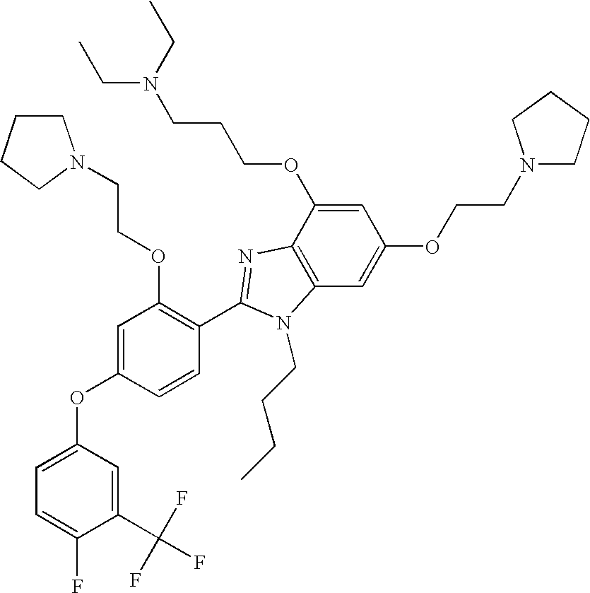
C1=C(OC2=CC=C(F)C(C(F)(F)F)=C2)C=CC(C2=NC3=C(C=C(OCCN4CCCC4)C=C3OCCCN(CC)CC)N2CCCC)=C1OCCN1CCCC1
